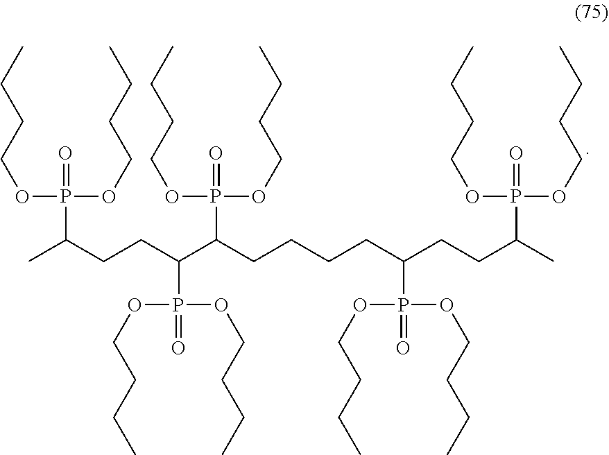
CC(CCC(C(CCCCC(CCC(C)P(OCCCC)(OCCCC)=O)P(OCCCC)(OCCCC)=O)P(OCCCC)(OCCCC)=O)P(OCCCC)(OCCCC)=O)P(OCCCC)(OCCCC)=O
